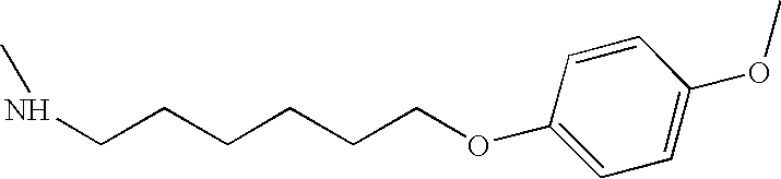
C1=CC(OCCCCCCNC)=CC=C1OC
